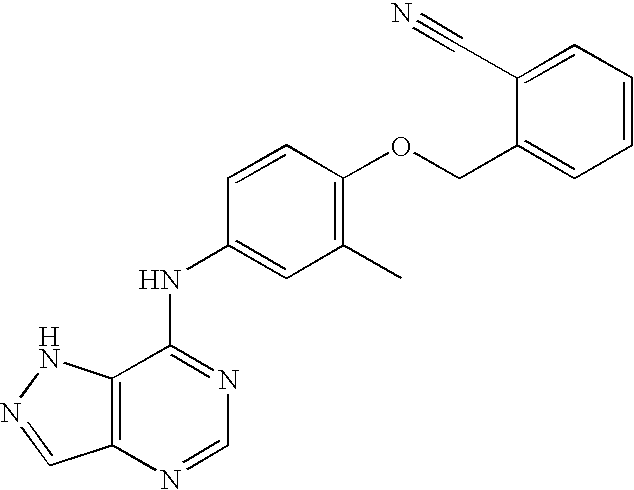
C12=C(N=CN=C1NC1=CC(C)=C(OCC3=CC=CC=C3C#N)C=C1)C=NN2
